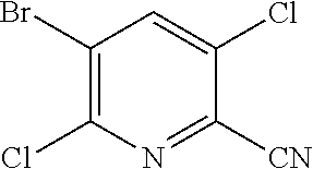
C1(Br)=C(Cl)N=C([CN])C(Cl)=C1
